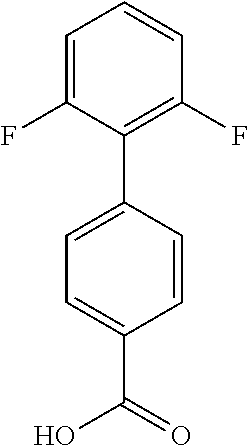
C1=CC(C2=C(F)C=CC=C2F)=CC=C1C(=O)O
